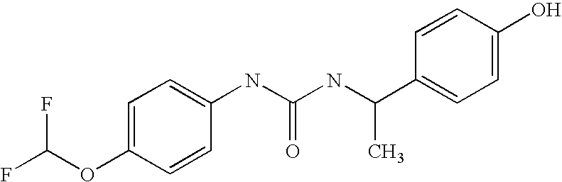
FC(OC1=CC=C(NC(NC(C2=CC=C(O)C=C2)C)=O)C=C1)F
